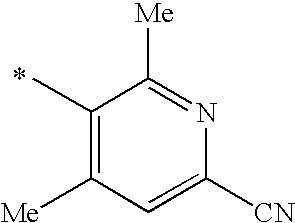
C1(C)=C([Me])C=C([CN])N=C1[Me]
